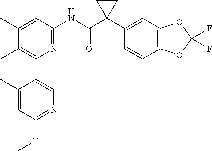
C1(C)=CC(NC(C2(C3=CC4=C(C=C3)OC(F)(F)O4)CC2)=O)=NC(C2=CN=C(OC)C=C2C)=C1C
